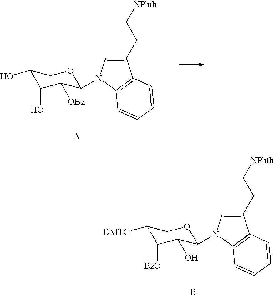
C1([DMTO])C([BzO])C(O)C(N2C=C(CC[NPhth])C3=C2C=CC=C3)OC1.B.C1(O)C(O)C([OBz])C(N2C=C(CC[NPhth])C3=C2C=CC=C3)OC1.[A]
